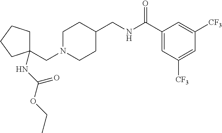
C1(CN2CCC(CNC(C3=CC([CF3])=CC([CF3])=C3)=O)CC2)(NC(OCC)=O)CCCC1
